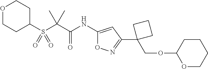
C1(S(C(C(NC2=CC(C3(COC4OCCCC4)CCC3)=NO2)=O)(C)C)(=O)=O)CCOCC1
